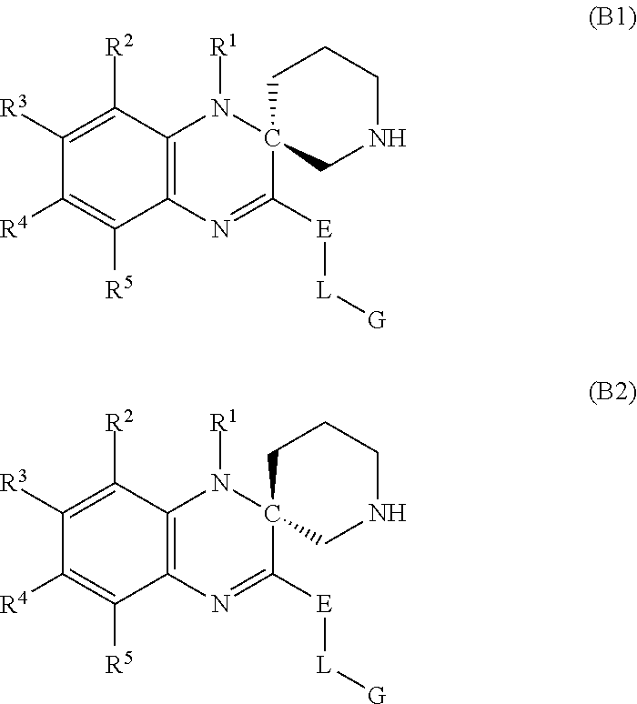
C1([R3])=C([R2])C2=C(C([R5])=C1[R4])N=C([E][L][G])C1(N2[R1])CNCCC1.C1([R3])=C([R2])C2=C(C([R5])=C1[R4])N=C([E][L][G])C1(N2[R1])CNCCC1
